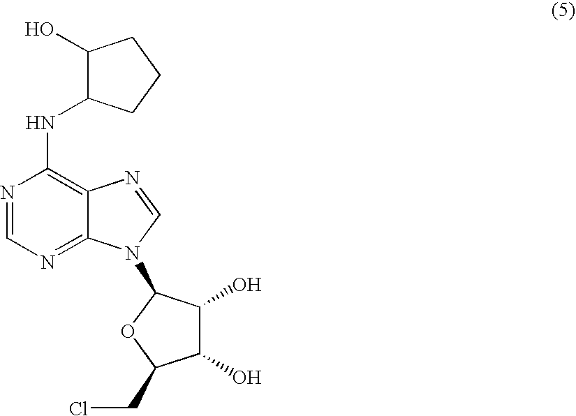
N1=CN=C2C(=C1NC1C(O)CCC1)N=CN2C1C(O)C(O)C(CCl)O1
